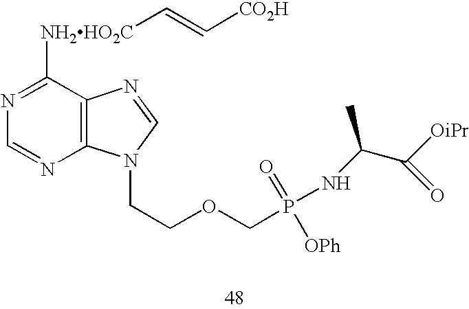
C1([NH2HO2C]C=C[CO2H])=NC=NC2=C1N=CN2CCOCP(NC(C([OiPr])=O)C)(=O)[OPh]
